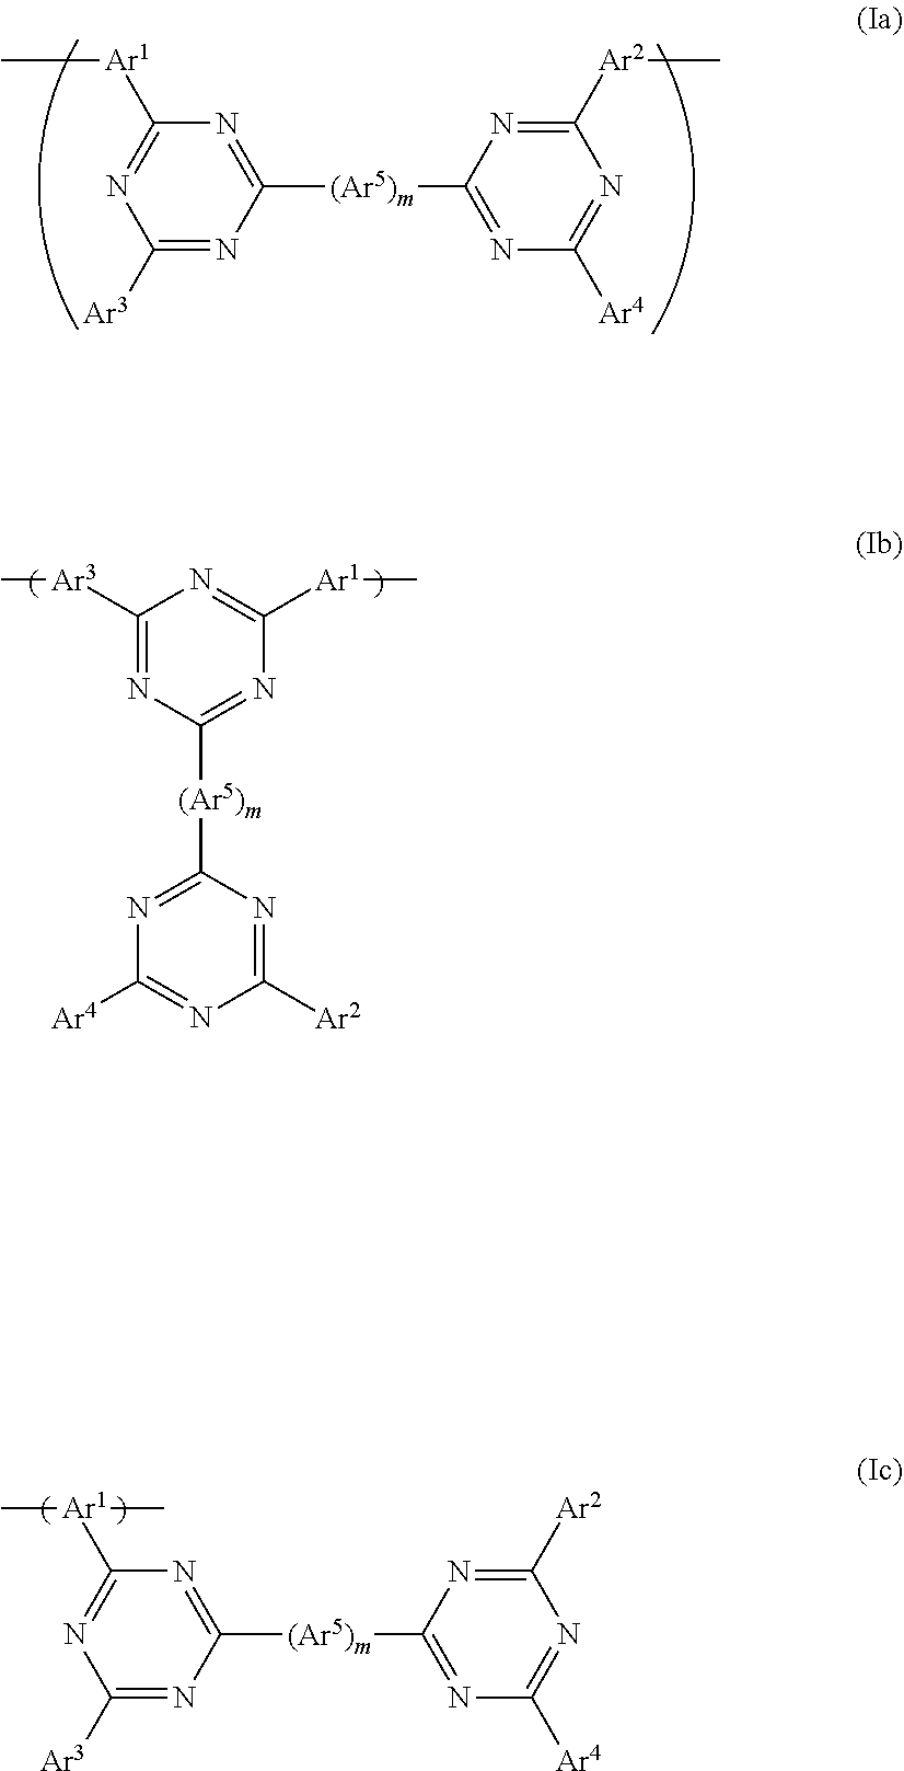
C1([Ar3])=NC([(Ar5)m]C2=NC([Ar4])=NC([Ar2]C)=N2)=NC([Ar1]C)=N1.C1([Ar3])=NC([(Ar5)m]C2=NC([Ar4])=NC([Ar2])=N2)=NC([Ar1](C)C)=N1.C1([Ar3]C)=NC([(Ar5)m]C2=NC([Ar4])=NC([Ar2])=N2)=NC([Ar1]C)=N1
